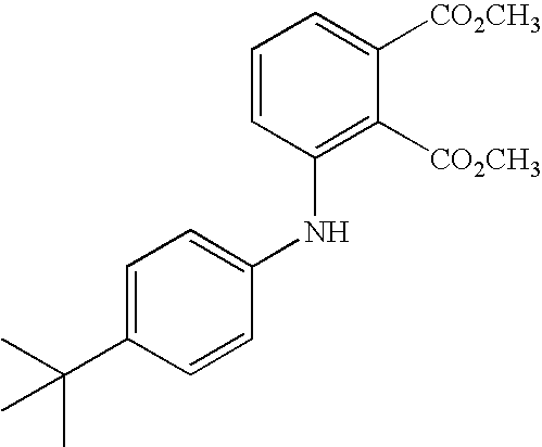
C1=CC(NC2=CC=C(C(C)(C)C)C=C2)=C([CO2CH3])C([CO2CH3])=C1
